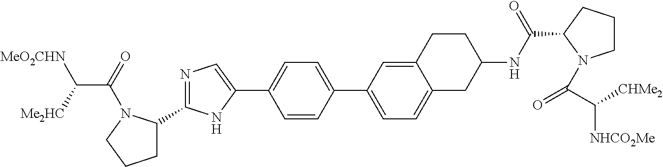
C1C(C2=NC=C(C3=CC=C(C4=CC=C5C(=C4)CCC(NC(=O)C4CCCN4C(C([CHMe2])[NHCO2Me])=O)C5)C=C3)N2)N(C(=O)C([Me2HC])[MeO2CHN])CC1
